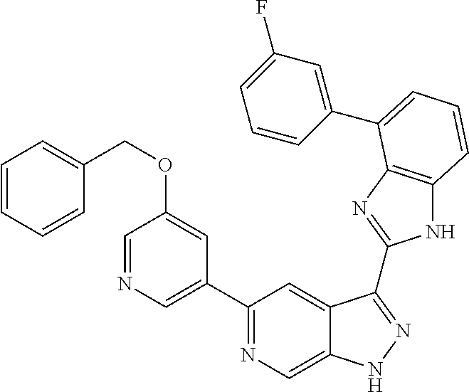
C1(C2=NC=C3C(=C2)C(C2=NC4=C(N2)C=CC=C4C2=CC(F)=CC=C2)=NN3)=CN=CC(OCC2=CC=CC=C2)=C1
